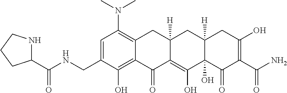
C1=C(CNC(C2NCCC2)=O)C(O)=C2C(=C1N(C)C)CC1([H])C(=C(O)C3(O)C([H])(C1)CC(O)=C(C(N)=O)C3=O)C2=O
